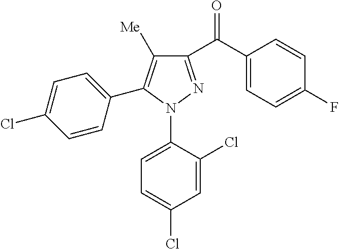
C1(C(C2=CC=C(F)C=C2)=O)=NN(C2=CC=C(Cl)C=C2Cl)C(C2=CC=C(Cl)C=C2)=C1[Me]
